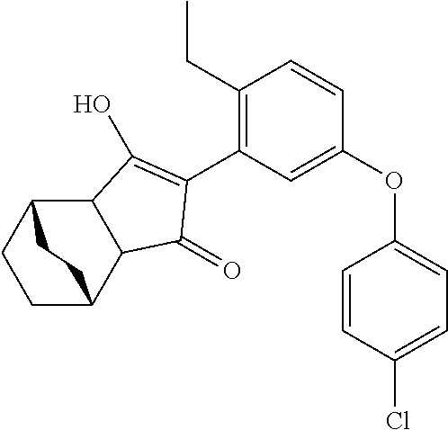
C1(CC)=C(C2=C(O)C3C(C2=O)C2CCC3CC2)C=C(OC2=CC=C(Cl)C=C2)C=C1
